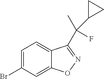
C1=C(Br)C=C2C(=C1)C(C(C)(F)C1CC1)=NO2
